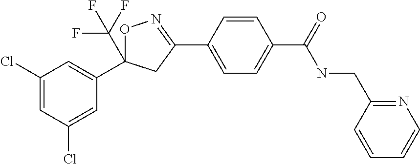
C1(Cl)=CC(Cl)=CC(C2(C(F)(F)F)ON=C(C3=CC=C(C(NCC4=NC=CC=C4)=O)C=C3)C2)=C1
